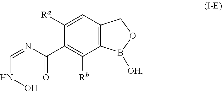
C1([Ra])=CC2=C(C([Rb])=C1C(N=CNO)=O)B([OH])OC2
